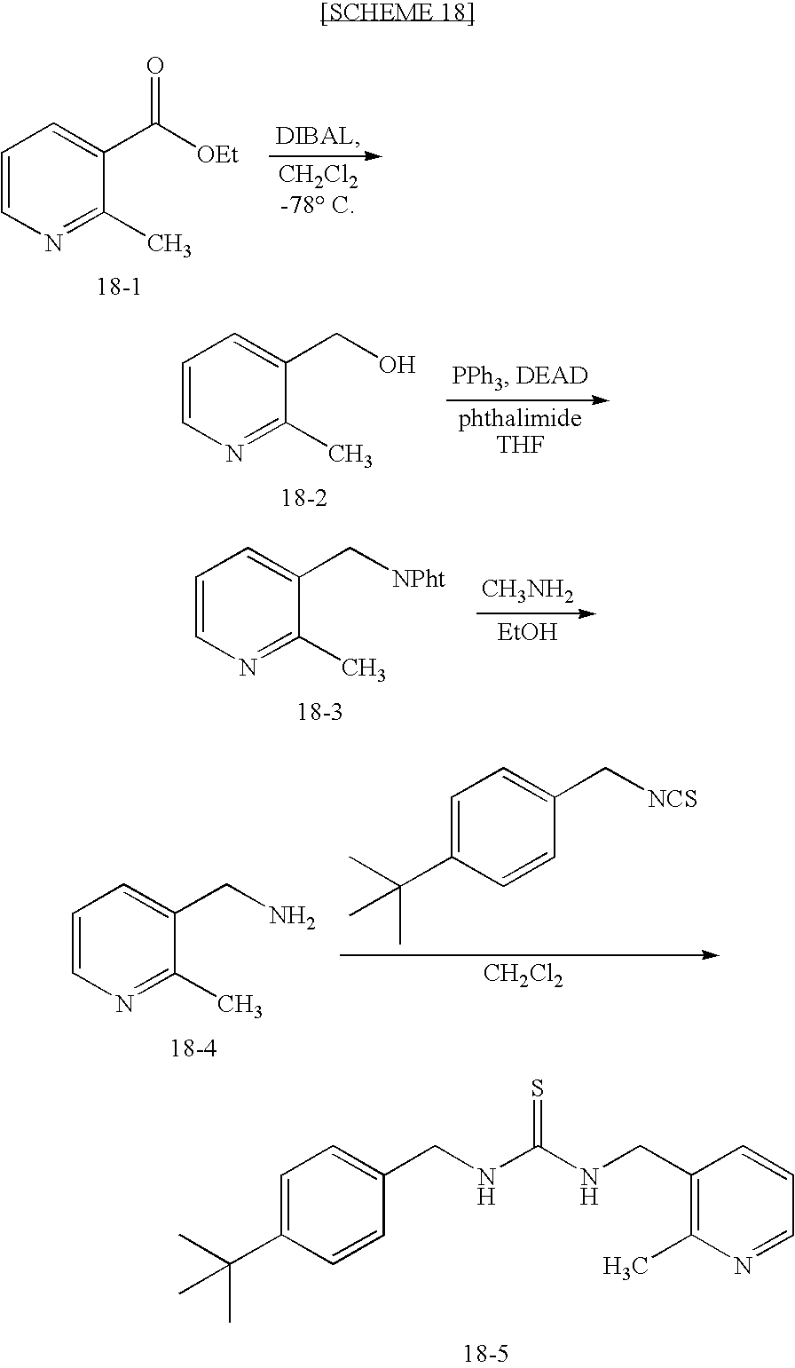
C1=C(C(C)(C)C)C=CC(CNC(NCC2=C(C)N=CC=C2)=S)=C1.C1=CN=C(C)C(C([OEt])=O)=C1.C1=CN=C(C)C(CO)=C1.C1=CN=C(C)C(C[NPht])=C1.[CH3NH2].[EtOH].C1=C(C(C)(C)C)C=CC(C[NCS])=C1.[CH2Cl2].C1=CN=C(C)C(CN)=C1
